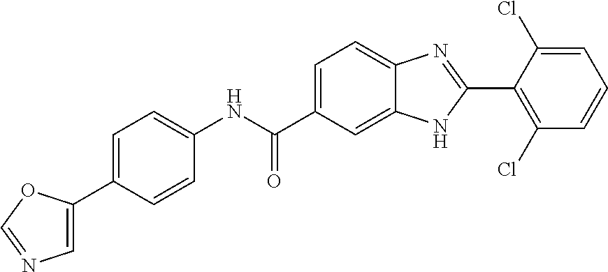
N(C(C1=CC=C2C(=C1)NC(C1=C(Cl)C=CC=C1Cl)=N2)=O)C1=CC=C(C2=CN=CO2)C=C1
